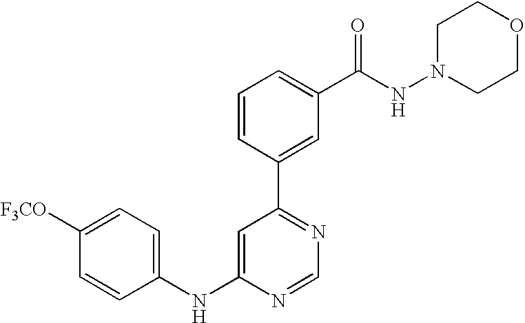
C1(NC2=CC(C3=CC(C(NN4CCOCC4)=O)=CC=C3)=NC=N2)=CC=C([F3CO])C=C1
